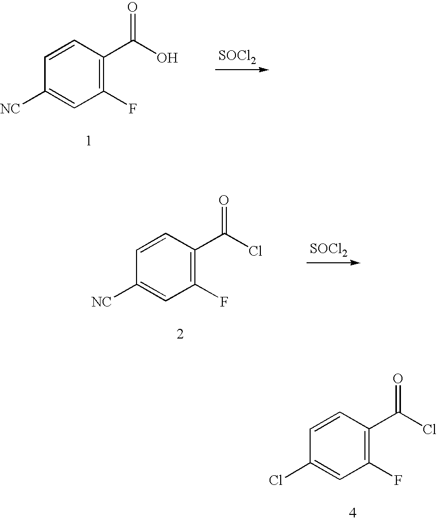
[SOCl2].C1(F)=C(C(O)=O)C=CC([NC])=C1.[SOCl2].C1(F)=C(C(Cl)=O)C=CC([NC])=C1.C1(F)=C(C(Cl)=O)C=CC(Cl)=C1
